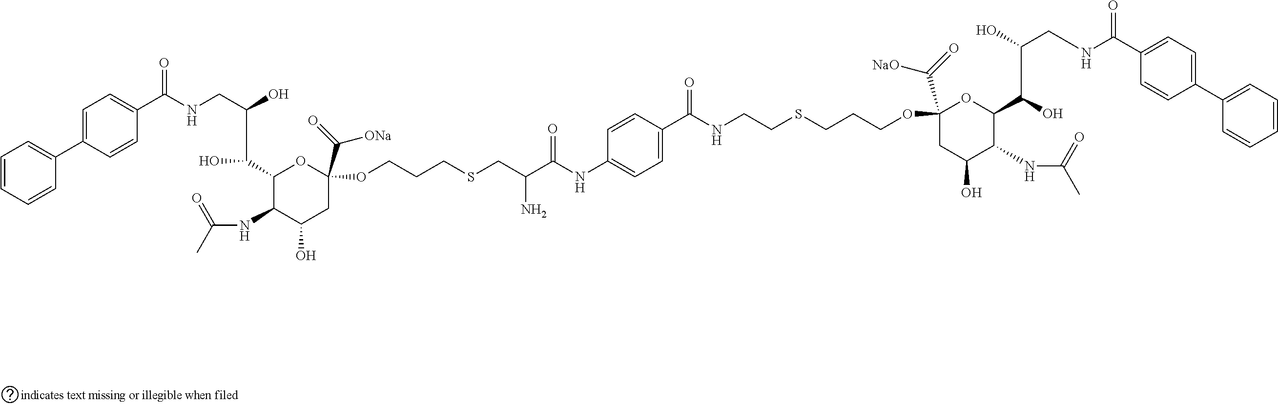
C1(C(=O)[NaO])(OCCCSCCNC(=O)C2=CC=C(NC(C(CSCCCOC3(C(=O)[ONa])CC(O)C(NC(C)=O)C(C(O)C(O)CNC(C4=CC=C(C5=CC=CC=C5)C=C4)=O)O3)N)=O)C=C2)CC(O)C(NC(C)=O)C(C(C(O)CNC(C2=CC=C(C3=CC=CC=C3)C=C2)=O)O)O1
